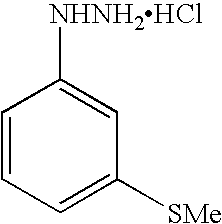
C1=CC=C([SMe])C=C1[NHNH2HCl]
